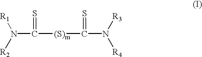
C([(S)m]C(N([R4])[R3])=S)(N([R1])[R2])=S
